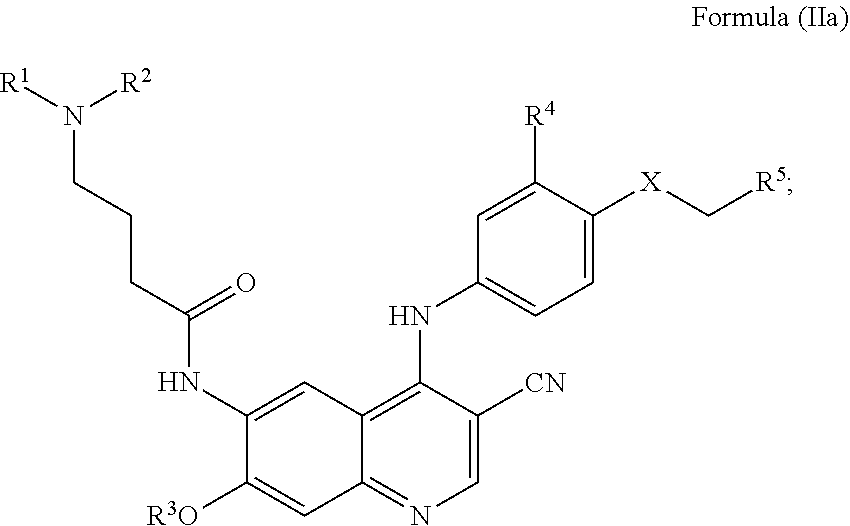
C1(NC2=CC=C([X]C[R5])C([R4])=C2)=C2C(=NC=C1[CN])C=C([R3O])C(NC(CCCN([R1])[R2])=O)=C2
